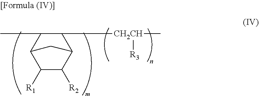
C1([CH2CH](C)[R3])C(C)C2C([R1])C([R2])C1C2
